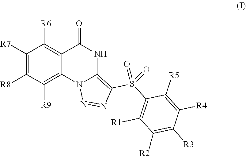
S(C1=C2N(C3=C([R9])C([R8])=C([R7])C([R6])=C3C(=O)N2)N=N1)(C1=C([R1])C([R2])=C([R3])C([R4])=C1[R5])(=O)=O
